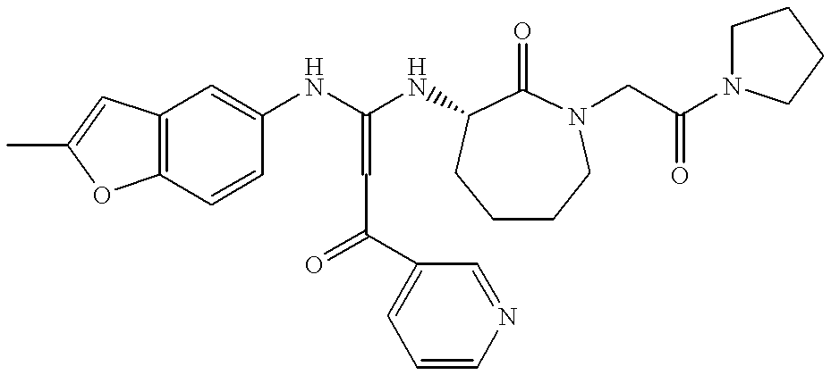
C12=C(C=CC(NC(NC3C(=O)N(CC(N4CCCC4)=O)CCCC3)=CC(=O)C3=CC=CN=C3)=C1)OC(C)=C2
